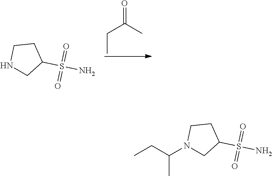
O=C(CC)C.C1CNCC1S(N)(=O)=O.C1CN(C(C)CC)CC1S(N)(=O)=O
